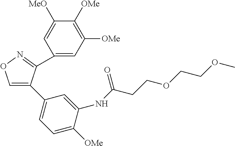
C1=C(C2=CC=C([OMe])C(NC(CCOCCOC)=O)=C2)C(C2=CC([OMe])=C([OMe])C([MeO])=C2)=NO1
